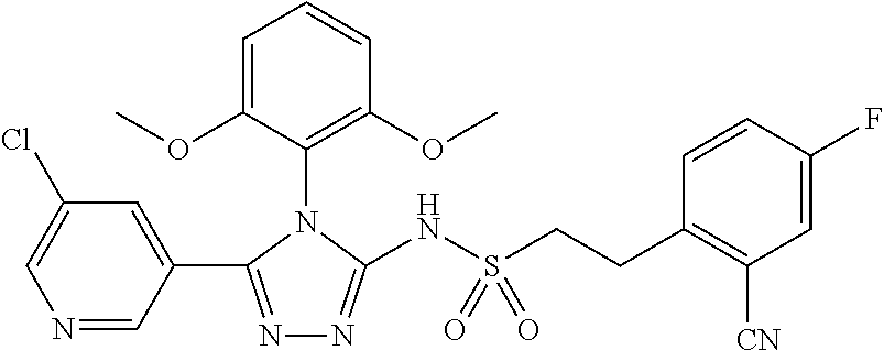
N1=CC(C2=NN=C(NS(CCC3=C([CN])C=C(F)C=C3)(=O)=O)N2C2=C(OC)C=CC=C2OC)=CC(Cl)=C1
